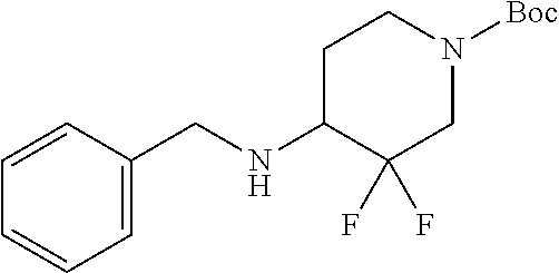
C1=CC=CC(CNC2C(F)(F)CN([Boc])CC2)=C1
